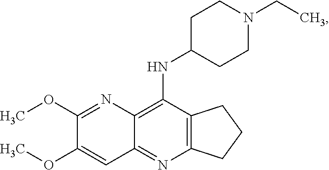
C12=C(N=C3C(=C1NC1CCN(CC)CC1)N=C(OC)C(OC)=C3)CCC2
